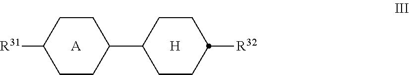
[R31]C1CCC(C2CCC([R32])CC2)CC1.[A].[H]
